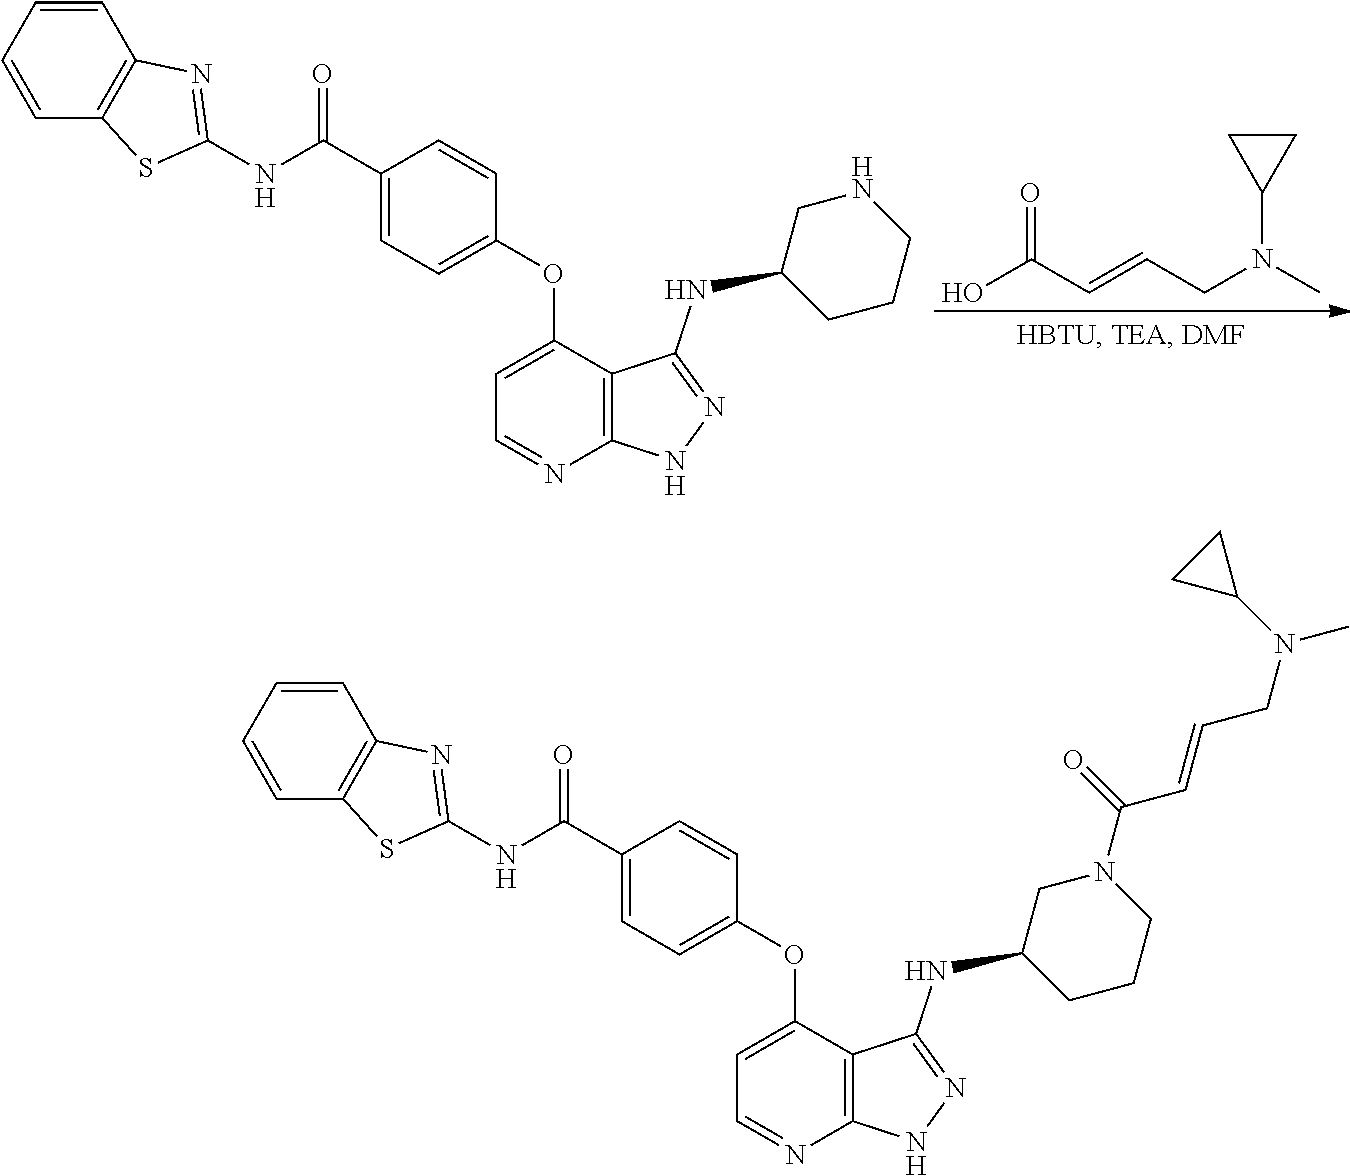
OC(C=CCN(C)C1CC1)=O.C1(C(NC2=NC3=C(C=CC=C3)S2)=O)=CC=C(OC2=CC=NC3=C2C(NC2CNCCC2)=NN3)C=C1.C1(C(NC2=NC3=C(C=CC=C3)S2)=O)=CC=C(OC2=CC=NC3=C2C(NC2CN(C(C=CCN(C)C4CC4)=O)CCC2)=NN3)C=C1
